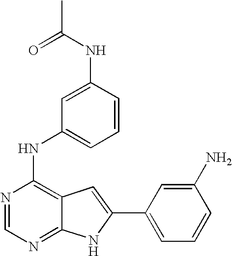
N1=CN=C2C(=C1NC1=CC=CC(NC(C)=O)=C1)C=C(C1=CC=CC(N)=C1)N2
